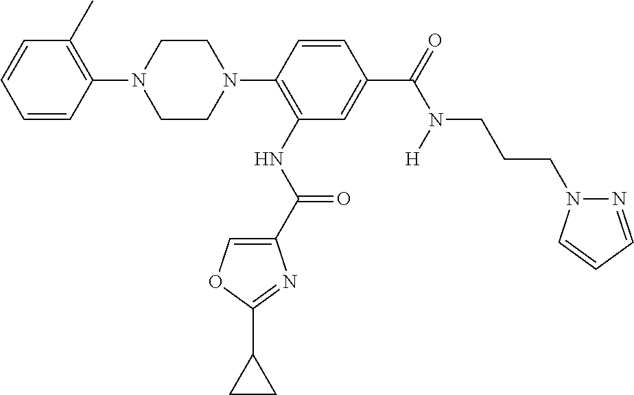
C1=CC(N2CCN(C3=C(NC(C4=COC(C5CC5)=N4)=O)C=C(C(=O)N([H])CCCN4N=CC=C4)C=C3)CC2)=C(C)C=C1
